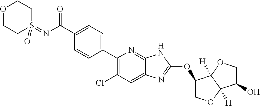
O1CCS(=NC(C2=CC=C(C3=C(Cl)C=C4C(=N3)NC(OC3COC5([H])C3([H])OCC5O)=N4)C=C2)=O)(=O)CC1
